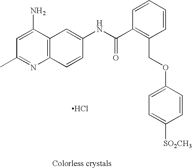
C12=C(C(N)=CC(C)=N1)C=C(NC(C1=C(COC3=CC=C([SO2CH3])C=C3)C=CC=C1)=O)C=C2.Cl
